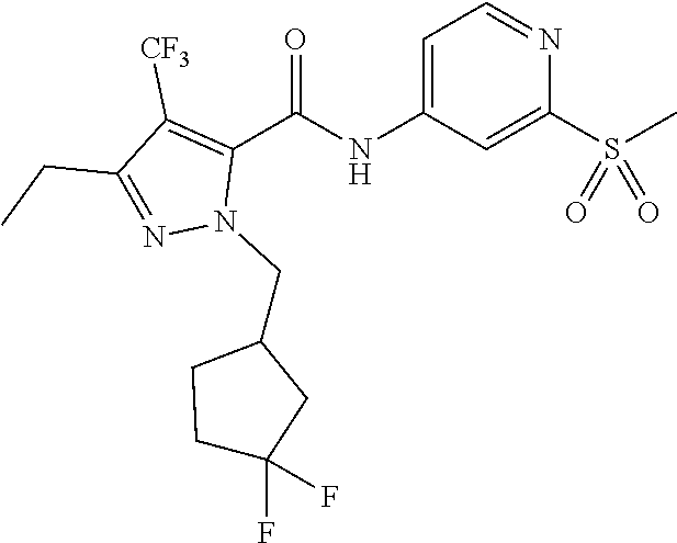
O=C(NC1=CC=NC(S(C)(=O)=O)=C1)C1=C([CF3])C(CC)=NN1CC1CCC(F)(F)C1
